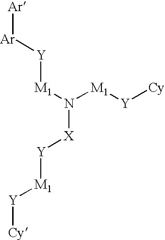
[Cy][Y][M1][Y][X]N([M1][Y][Ar][Ar])[M1][Y][Cy]
